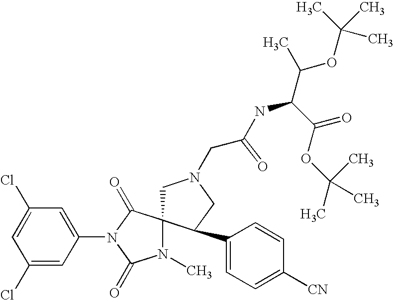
C1=C(Cl)C=C(N2C(=O)C3(N(C)C2=O)CN(CC(=O)NC(C(OC(C)(C)C)=O)C(C)OC(C)(C)C)CC3C2=CC=C([CN])C=C2)C=C1Cl
